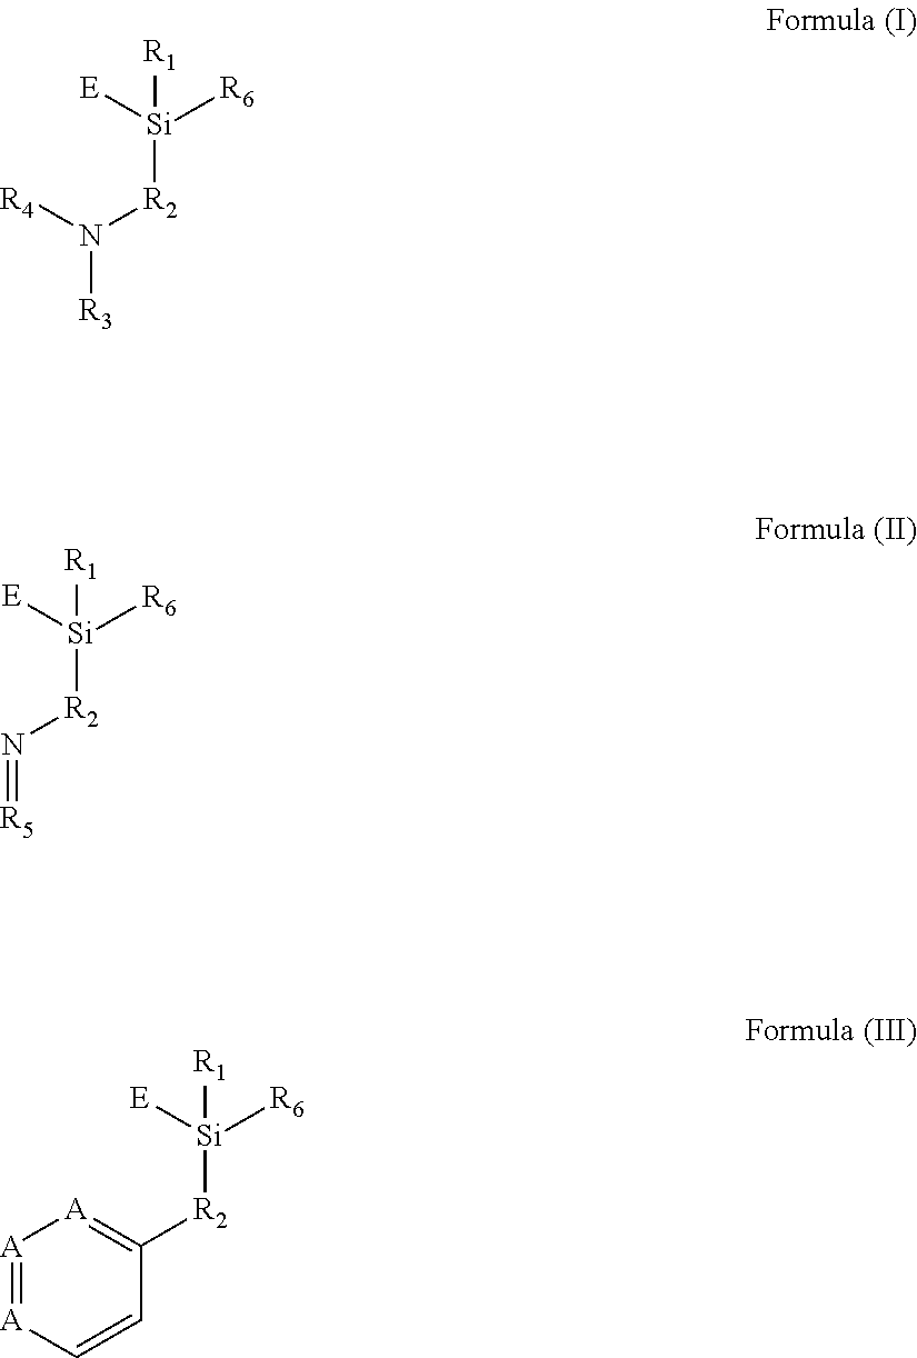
N([R3])([R4])[R2][Si]([E])([R6])[R1].N(=[R5])[R2][Si]([E])([R6])[R1].C1([R2][Si]([E])([R6])[R1])=[A][A]=[A]C=C1
